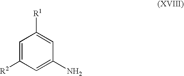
C1=C([R2])C=C(N)C=C1[R1]
